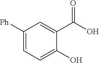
C1(O)=CC=C([Ph])C=C1C(O)=O
